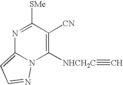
N1=C([SMe])C([CN])=C([NHCH2C]#C)N2C1=CC=N2
